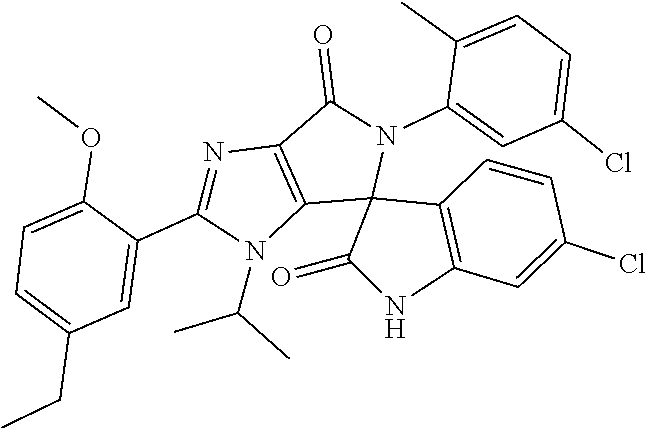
C1=CC(Cl)=CC2=C1C1(C(=O)N2)C2=C(N=C(C3=CC(CC)=CC=C3OC)N2C(C)C)C(=O)N1C1=CC(Cl)=CC=C1C
